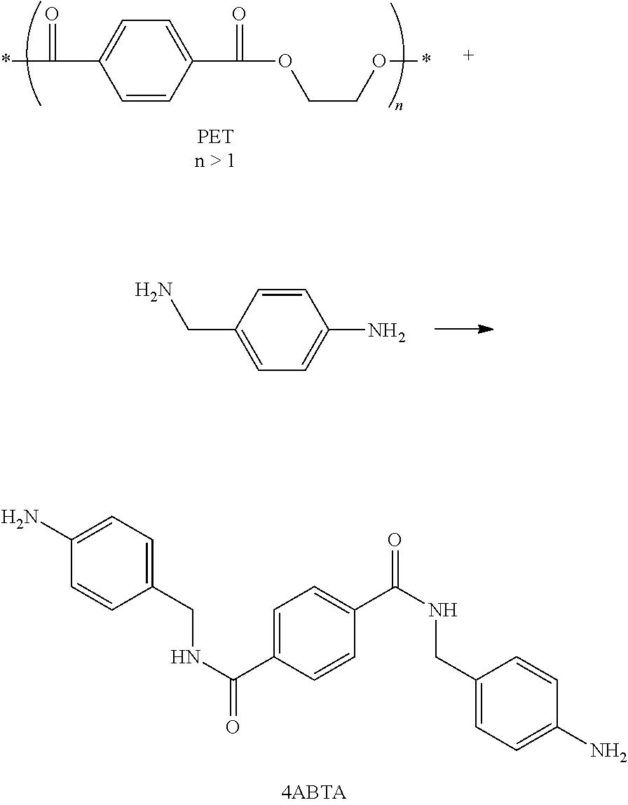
*C(=O)C1=CC=C(C(=O)OCCO*)C=C1.NCC1=CC=C(N)C=C1.C1(N)=CC=C(CNC(=O)C2=CC=C(C(NCC3=CC=C(N)C=C3)=O)C=C2)C=C1
